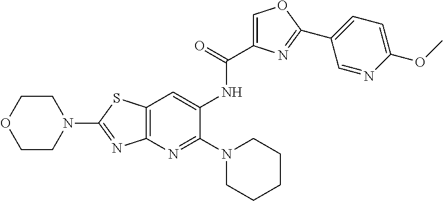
C1(NC(=O)C2=COC(C3=CC=C(OC)N=C3)=N2)=CC2=C(N=C1N1CCCCC1)N=C(N1CCOCC1)S2
